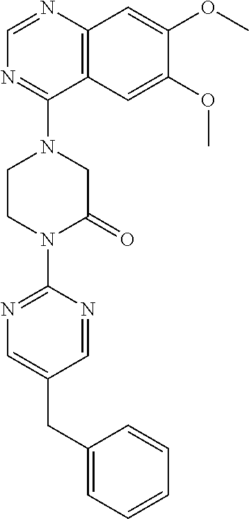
C12=C(N=CN=C1N1CCN(C3=NC=C(CC4=CC=CC=C4)C=N3)C(=O)C1)C=C(OC)C(OC)=C2
